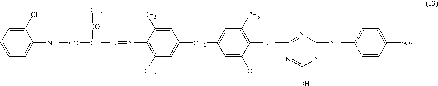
C1=CC=C(N[CO]C(N=NC2=C(C)C=C(CC3=CC(C)=C(NC4=NC(NC5=CC=C([SO3H])C=C5)=NC(O)=N4)C(C)=C3)C=C2C)[CO]C)C(Cl)=C1
